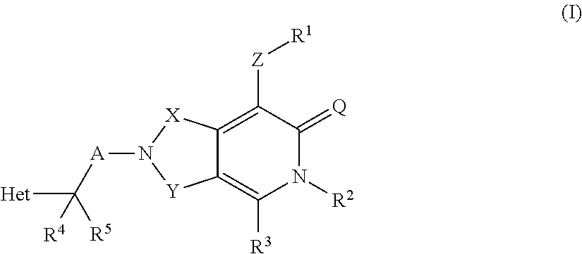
C12=C([R3])N([R2])C(=[Q])C([Z][R1])=C1[X]N([A]C([Het])([R5])[R4])[Y]2
